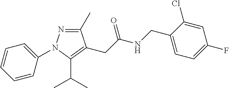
C(C(NCC1=CC=C(F)C=C1Cl)=O)C1=C(C(C)C)N(C2=CC=CC=C2)N=C1C
